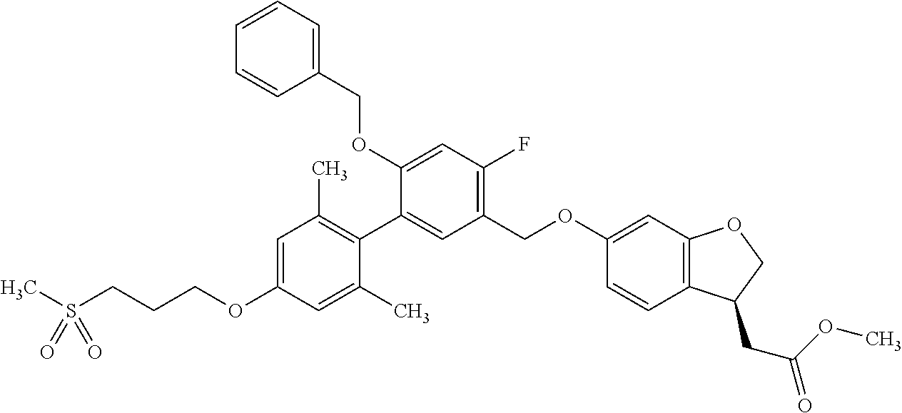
CS(CCCOC1=CC(C)=C(C2=CC(COC3=CC4=C(C=C3)C(CC(OC)=O)CO4)=C(F)C=C2OCC2=CC=CC=C2)C(C)=C1)(=O)=O
